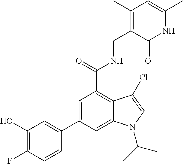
C1=C(C2=CC(O)=C(F)C=C2)C=C2C(=C1C(NCC1=C(C)C=C(C)NC1=O)=O)C(Cl)=CN2C(C)C
